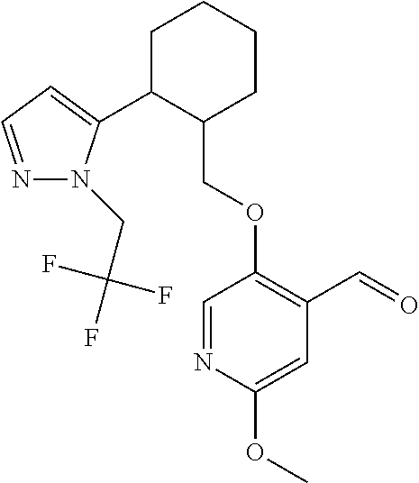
C1C(C2=CC=NN2CC(F)(F)F)C(COC2=C(C=O)C=C(OC)N=C2)CCC1
